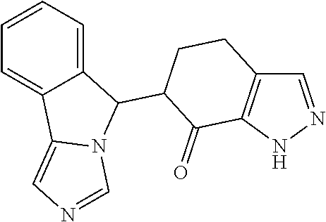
C1=NNC2=C1CCC(C1C3=CC=CC=C3C3=CN=CN13)C2=O
